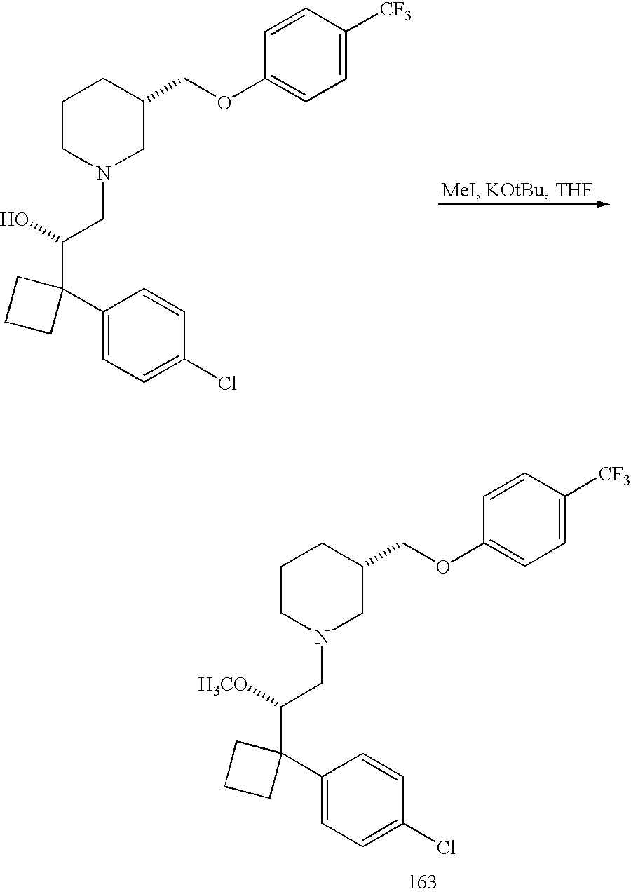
C1(C2(C(CN3CC(COC4=CC=C([CF3])C=C4)CCC3)[H3CO])CCC2)=CC=C(Cl)C=C1.C1(C2(C(CN3CC(COC4=CC=C([CF3])C=C4)CCC3)O)CCC2)=CC=C(Cl)C=C1
